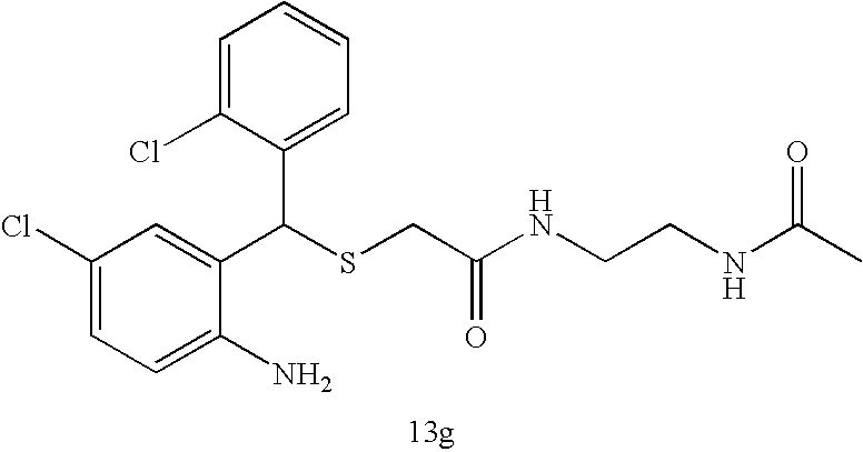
C1=C(N)C(C(SCC(=O)NCCNC(C)=O)C2=CC=CC=C2Cl)=CC(Cl)=C1
